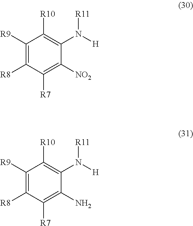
C1([R9])=C([R8])C([R7])=C([NO2])C(N([H])[R11])=C1[R10].C1([R9])=C([R8])C([R7])=C(N)C(N([H])[R11])=C1[R10]
